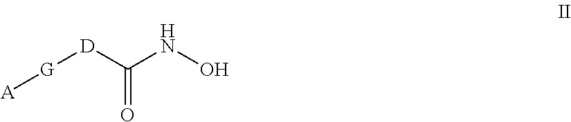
[G]([A])[D]C(NO)=O
